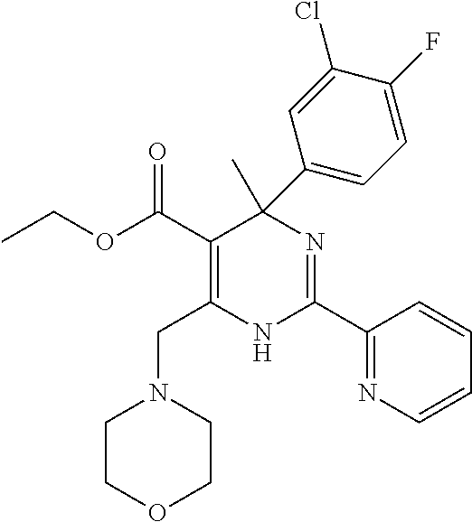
CCOC(C1=C(CN2CCOCC2)NC(C2=NC=CC=C2)=NC1(C)C1=CC=C(F)C(Cl)=C1)=O
